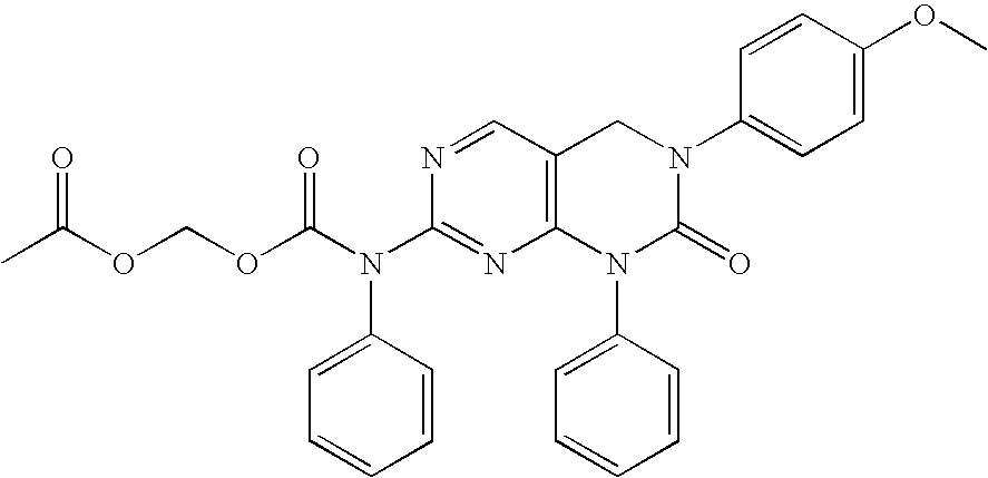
N1=CC2=C(N=C1N(C1=CC=CC=C1)C(=O)OCOC(=O)C)N(C1=CC=CC=C1)C(=O)N(C1=CC=C(OC)C=C1)C2
